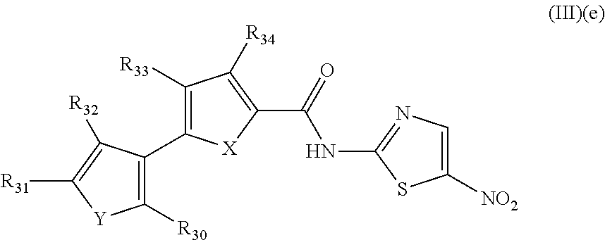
C1(C(NC2=NC=C([NO2])S2)=O)=C([R34])C([R33])=C(C2=C([R30])[Y]C([R31])=C2[R32])[X]1
